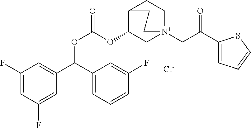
C1(F)=CC(F)=CC(C(C2=CC=CC(F)=C2)OC(=O)OC2C[N+]3(CC(C4=CC=CS4)=O)CCC2CC3)=C1.[Cl-]
